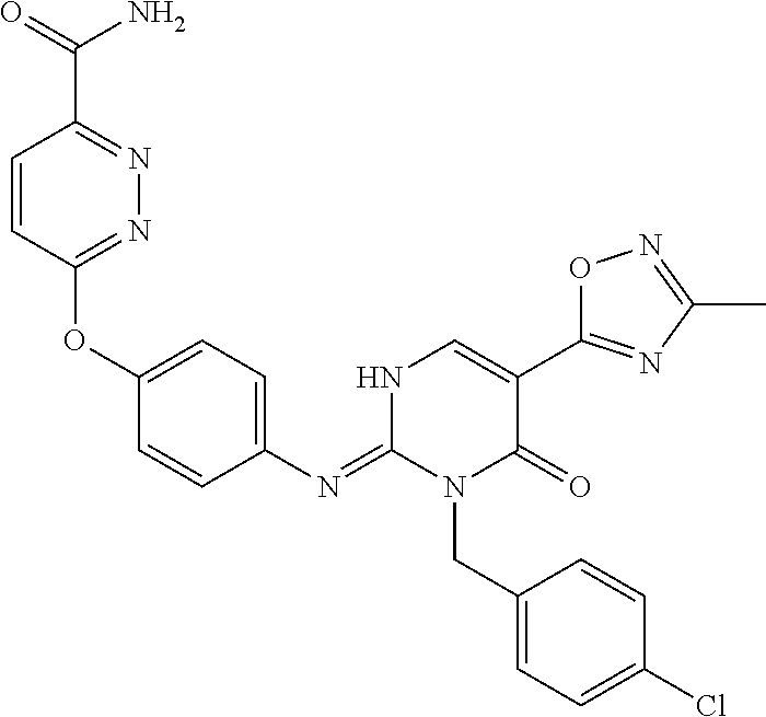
C1(OC2=NN=C(C(=O)N)C=C2)=CC=C(N=C2N(CC3=CC=C(Cl)C=C3)C(=O)C(C3=NC(C)=NO3)=CN2)C=C1
